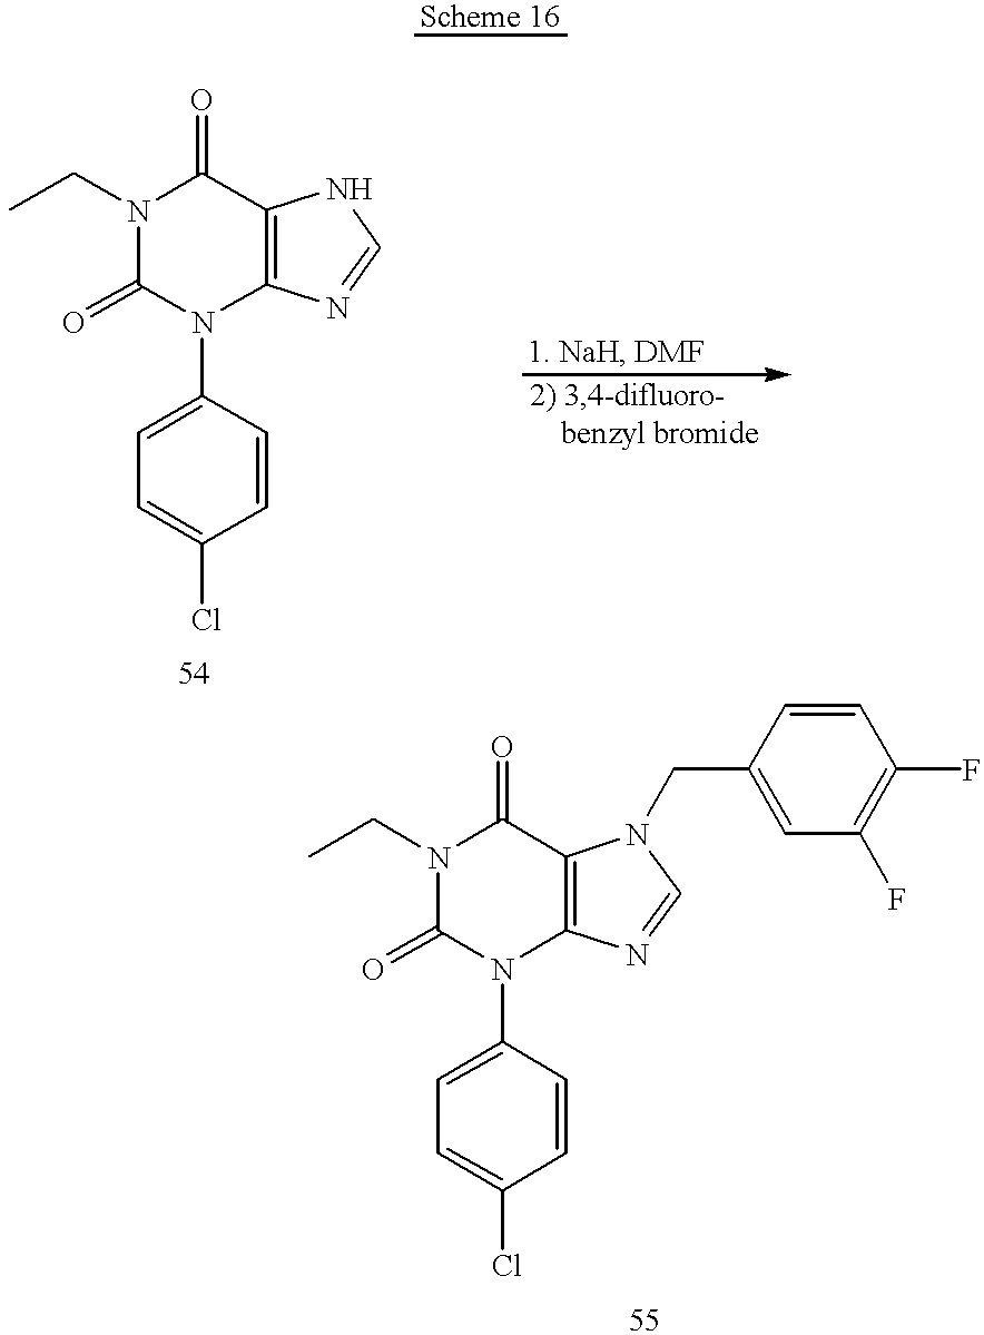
C1=C(N2C3=C(C(=O)N(CC)C2=O)NC=N3)C=CC(Cl)=C1.C1=C(N2C3=C(C(=O)N(CC)C2=O)N(CC2=CC(F)=C(F)C=C2)C=N3)C=CC(Cl)=C1
